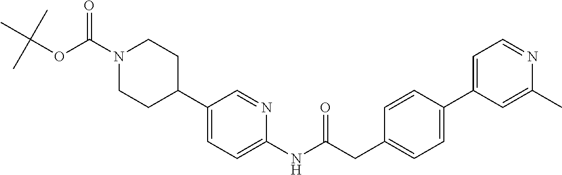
N1(C(OC(C)(C)C)=O)CCC(C2=CC=C(NC(CC3=CC=C(C4=CC=NC(C)=C4)C=C3)=O)N=C2)CC1
